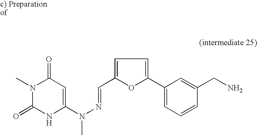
C1(=O)N(C)C(=O)NC(N(N=CC2=CC=C(C3=CC=CC(CN)=C3)O2)C)=C1
